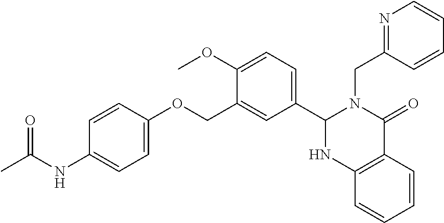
C12=C(C=CC=C1)NC(C1=CC=C(OC)C(COC3=CC=C(NC(C)=O)C=C3)=C1)N(CC1=NC=CC=C1)C2=O
